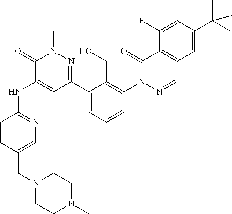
C1=CC(CN2CCN(C)CC2)=CN=C1NC1=CC(C2=CC=CC(N3N=CC4=C(C3=O)C(F)=CC(C(C)(C)C)=C4)=C2CO)=NN(C)C1=O
